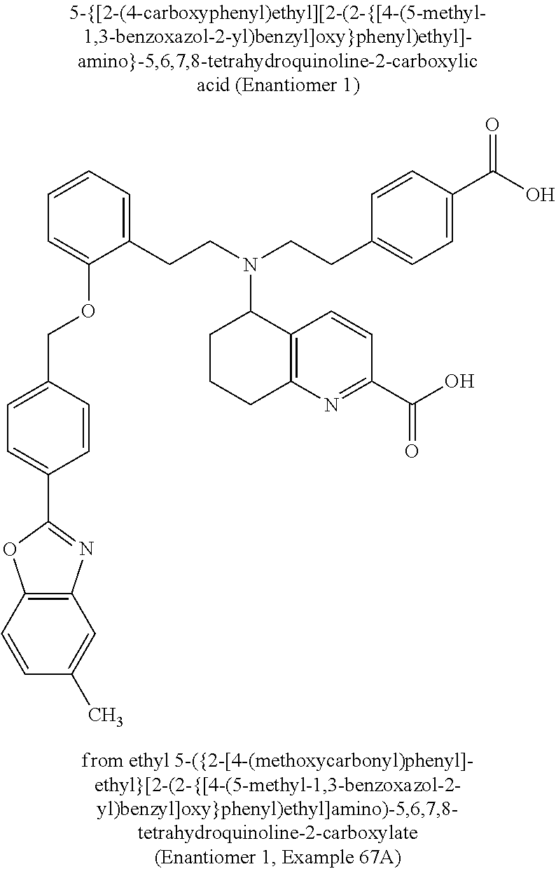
C1(C2=CC=C(COC3=CC=CC=C3CCN(CCC3=CC=C(C(O)=O)C=C3)C3CCCC4=C3C=CC(C(=O)O)=N4)C=C2)=NC2=C(O1)C=CC(C)=C2
